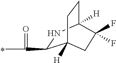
C1(C(=O)C)NC2([H])CCC1([H])CC2(F)F
